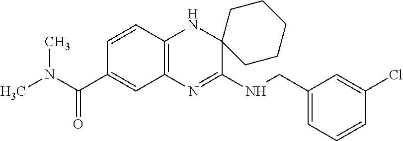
C1=CC2=C(C=C1C(=O)N(C)C)N=C(NCC1=CC=CC(Cl)=C1)C1(N2)CCCCC1
